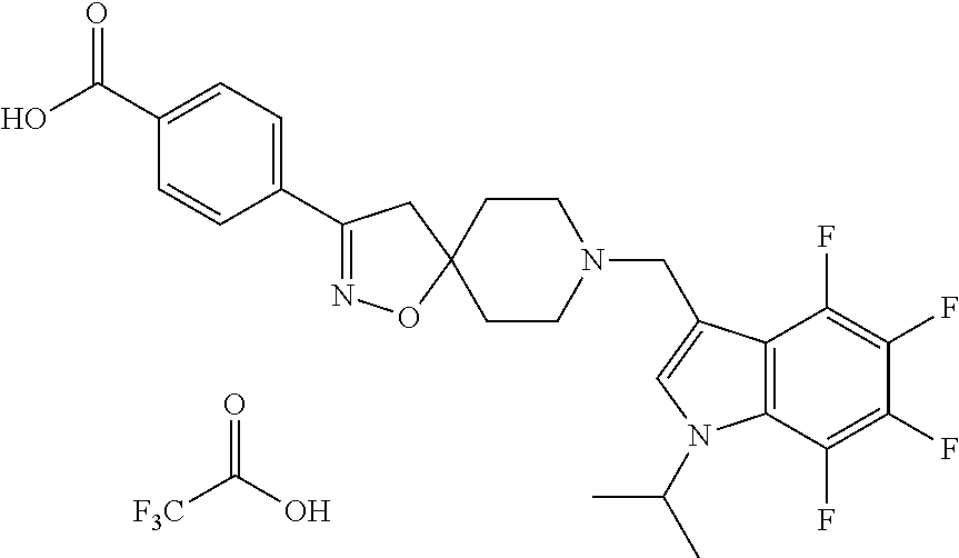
[F3C]C(O)=O.C1(C(O)=O)=CC=C(C2=NOC3(C2)CCN(CC2=CN(C(C)C)C4=C2C(F)=C(F)C(F)=C4F)CC3)C=C1
